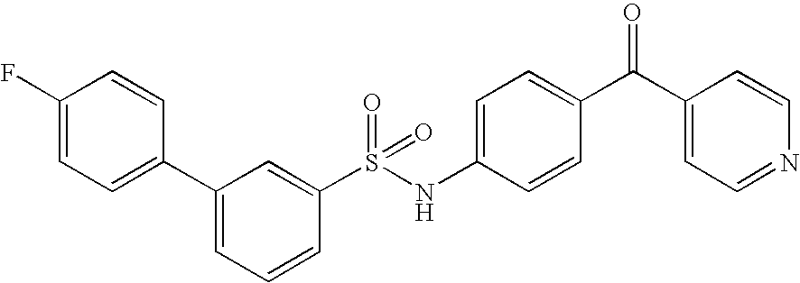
C1(F)=CC=C(C2=CC=CC(S(NC3=CC=C(C(C4=CC=NC=C4)=O)C=C3)(=O)=O)=C2)C=C1
